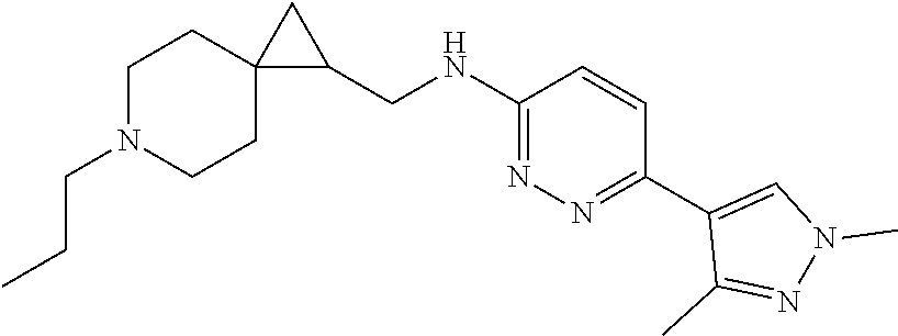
C1N(CCC)CCC2(C1)C(CNC1=NN=C(C3=CN(C)N=C3C)C=C1)C2
